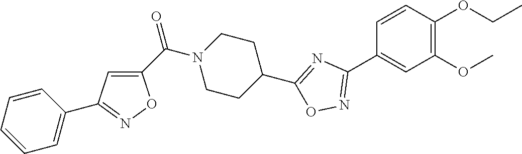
C1=CC(OCC)=C(OC)C=C1C1=NOC(C2CCN(C(C3=CC(C4=CC=CC=C4)=NO3)=O)CC2)=N1
